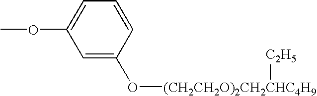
C1=C(O[(CH2CH2O)2CH2CHC4H9][C2H5])C=CC=C1OC
